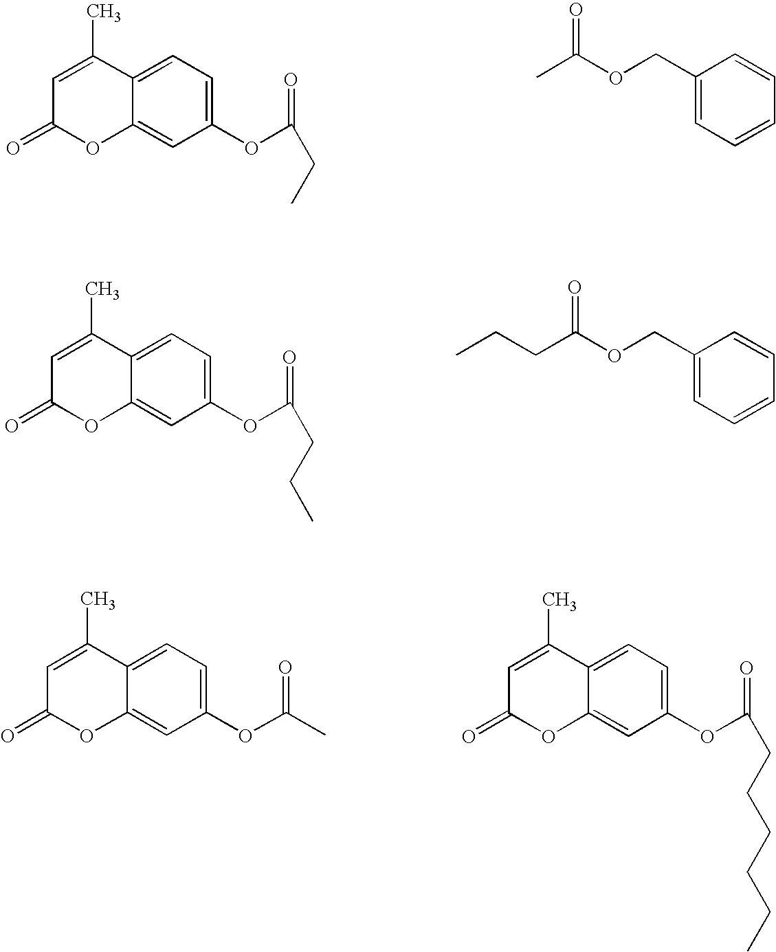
C1=C2C(=CC(OC(=O)CC)=C1)OC(=O)C=C2C.C1(COC(C)=O)=CC=CC=C1.C1=C2C(=CC(OC(=O)CCC)=C1)OC(=O)C=C2C.C1(COC(CCC)=O)=CC=CC=C1.C1=C(C)C2=CC=C(OC(C)=O)C=C2OC1=O.C1=C(C)C2=CC=C(OC(CCCCCC)=O)C=C2OC1=O
